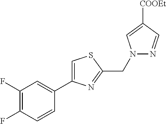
C1(F)=C(F)C=CC(C2=CSC(CN3N=CC([COOEt])=C3)=N2)=C1
